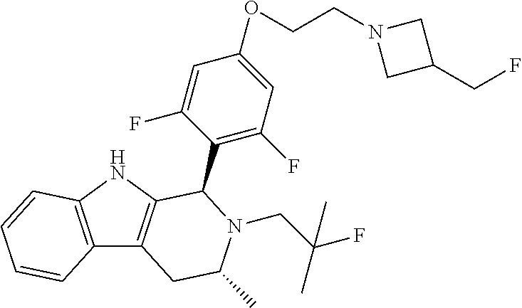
C12=C(NC3=C1CC(C)N(CC(F)(C)C)C3C1=C(F)C=C(OCCN3CC(CF)C3)C=C1F)C=CC=C2
